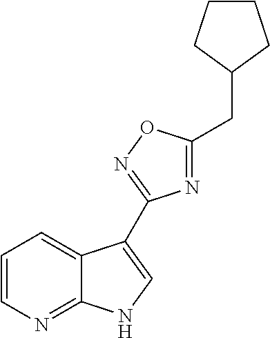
C1CCC(CC2=NC(C3=CNC4=NC=CC=C43)=NO2)C1
